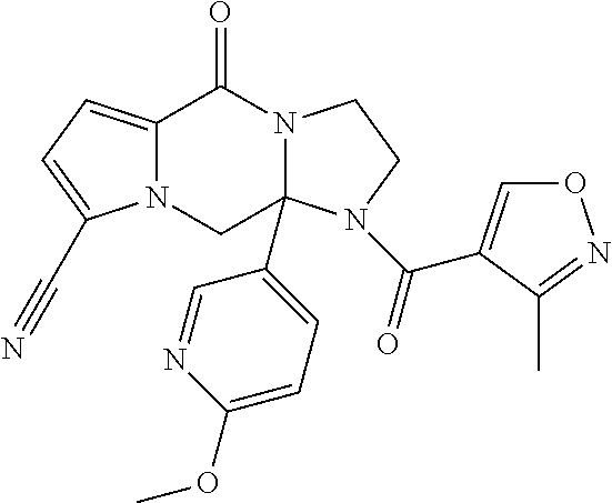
C12=CC=C(C#N)N1CC1(C3=CC=C(OC)N=C3)N(C2=O)CCN1C(=O)C1=CON=C1C
